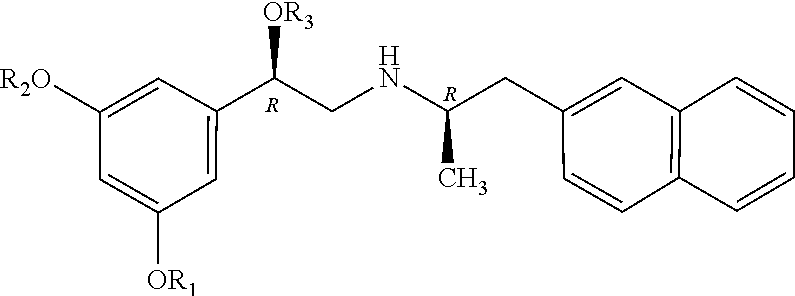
C1=CC2=C(C=C1CC(C)NCC(C1=CC([OR1])=CC([R2O])=C1)[OR3])C=CC=C2.[R].[R]
